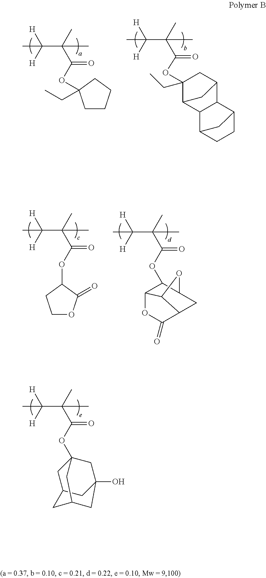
CC(C(=O)OC12CC3CC(O)(C1)CC(C2)C3)(C)C([H])([H])C.CC(C(=O)OC1(CC)CCCC1)(C)C([H])([H])C.CC(C(=O)OC1(CC)C2C3C(C(C1)C2)C1CCC3C1)(C)C([H])([H])C.CC(C(=O)OC1C2OC(=O)C3C2OC1C3)(C)C([H])([H])C.CC(C(=O)OC1C(=O)OCC1)(C)C([H])([H])C
